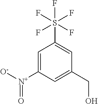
C1=C([N+]([O-])=O)C=C(CO)C=C1S(F)(F)(F)(F)F
